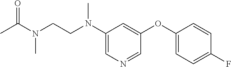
C1(N(CCN(C(C)=O)C)C)=CN=CC(OC2=CC=C(F)C=C2)=C1
